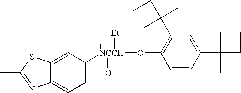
CC1=NC2=CC=C([HNCCH](OC3=C(C(CC)(C)C)C=C(C(C)(C)CC)C=C3)([Et])=O)C=C2S1
